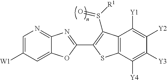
C12=NC=C([W1])C=C1OC(C1=C(S([R1])=O)C3=C(C([Y4])=C([Y3])C([Y2])=C3[Y1])S1)=N2
